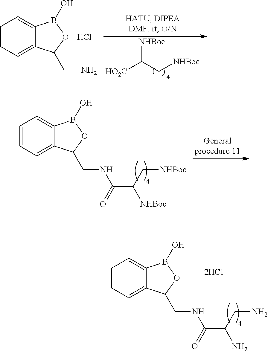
[HO2C]C(C[NHBoc])[NHBoc].C1=CC=C2C(=C1)B(O)OC2CN.Cl.C1=CC=C2C(=C1)B(O)OC2CNC(=O)C(C[NHBoc])[NHBoc].C1=CC=C2C(=C1)B(O)OC2CNC(=O)C(CN)N
